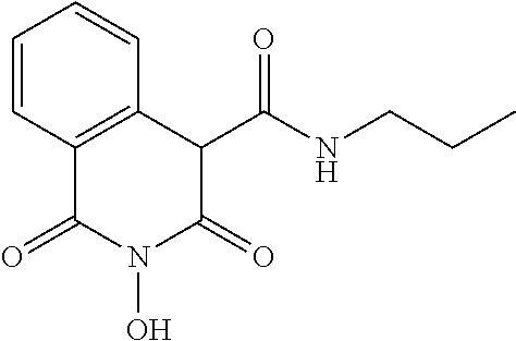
C1=CC2=C(C=C1)C(C(NCCC)=O)C(=O)N(O)C2=O
